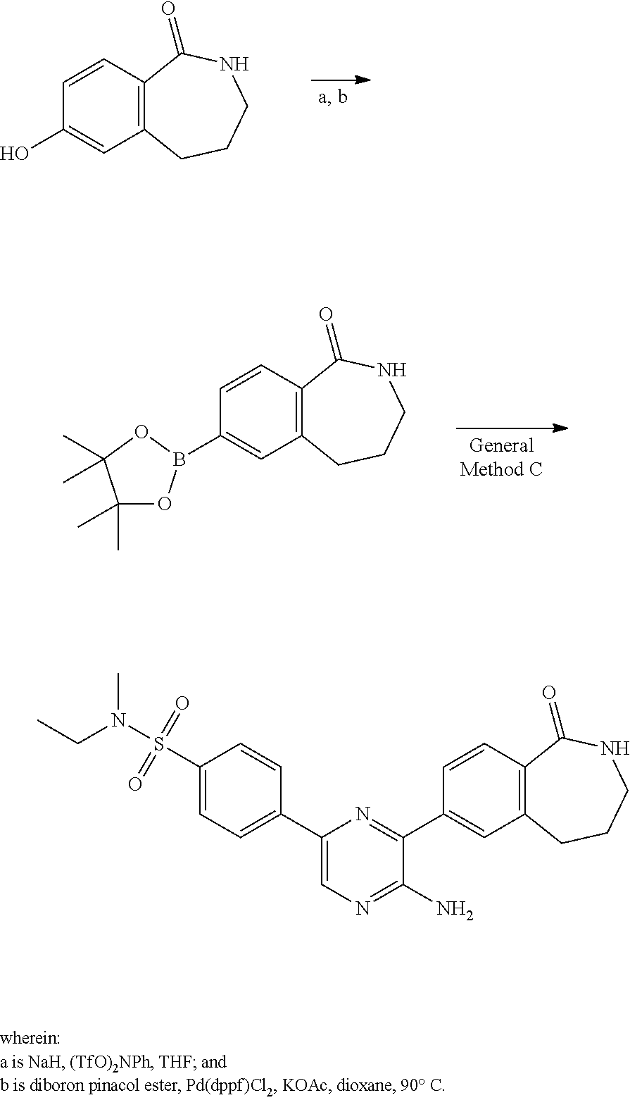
C1(O)=CC2=C(C=C1)C(=O)NCCC2.C1(B2OC(C)(C)C(C)(C)O2)=CC2=C(C=C1)C(=O)NCCC2.N(S(C1=CC=C(C2=CN=C(N)C(C3=CC4=C(C=C3)C(=O)NCCC4)=N2)C=C1)(=O)=O)(CC)C
